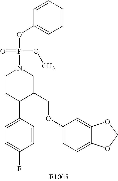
C1CC(C2=CC=C(F)C=C2)C(COC2=CC=C3C(=C2)OCO3)CN1P(=O)(OC)OC1=CC=CC=C1
